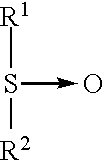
S(->O)([R1])[R2]
